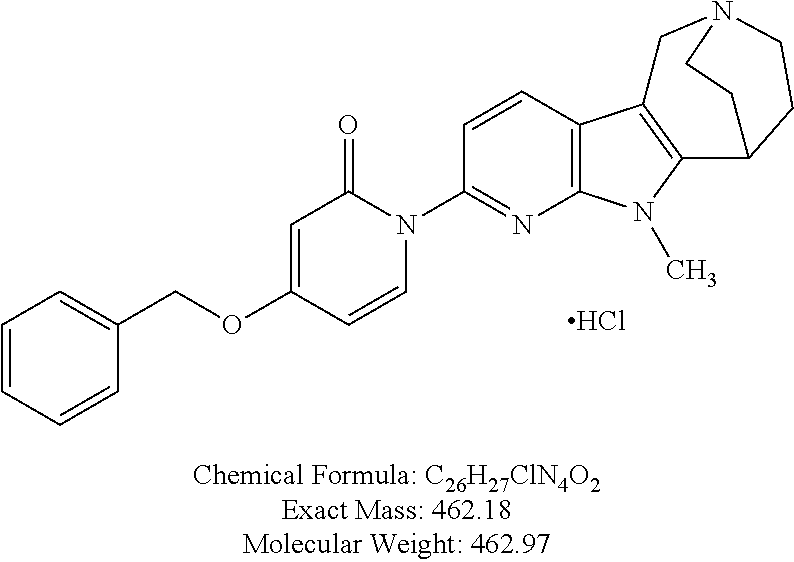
C1=CC=CC(COC2=CC(=O)N(C3=NC4=C(C=C3)C3=C(N4C)C4CCN(C3)CC4)C=C2)=C1.Cl
